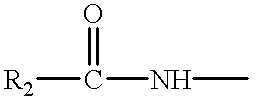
[R2]C(NC)=O
